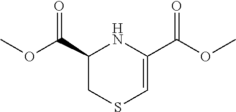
COC(C1NC(C(OC)=O)=CSC1)=O
